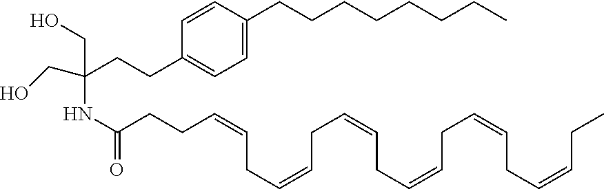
C(C=CCC=CCC=CCC=CCC=CCC=CCC)CC(NC(CCC1=CC=C(CCCCCCCC)C=C1)(CO)CO)=O
